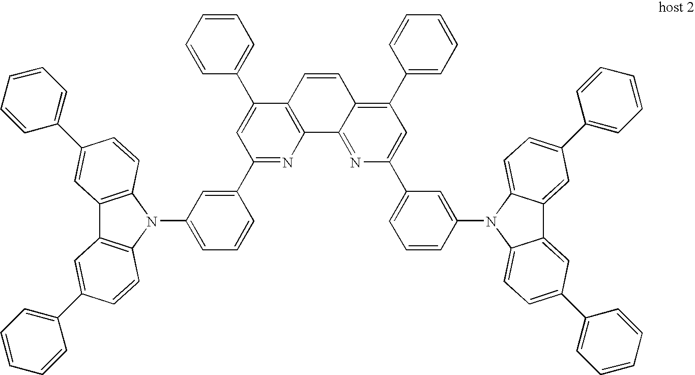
C1=C(C2=CC=CC=C2)C2=C(N=C1C1=CC(N3C4=C(C5=C3C=CC(C3=CC=CC=C3)=C5)C=C(C3=CC=CC=C3)C=C4)=CC=C1)C1=NC(C3=CC=CC(N4C5=CC=C(C6=CC=CC=C6)C=C5C5=CC(C6=CC=CC=C6)=CC=C45)=C3)=CC(C3=CC=CC=C3)=C1C=C2
